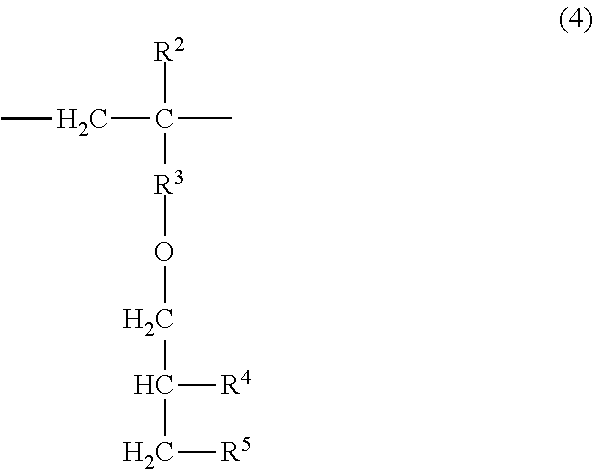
[R2]C([R3]OCC(C[R5])[R4])(CC)C
